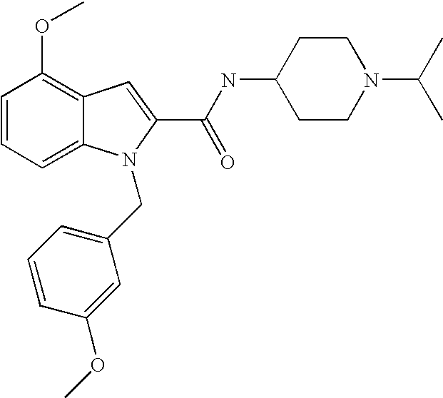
C1=CC=C2C(=C1OC)C=C(C(NC1CCN(C(C)C)CC1)=O)N2CC1=CC=CC(OC)=C1
